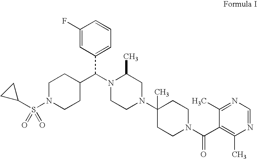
C1(F)=CC(C(N2CCN(C3(C)CCN(C(C4=C(C)N=CN=C4C)=O)CC3)CC2C)C2CCN(S(=O)(=O)C3CC3)CC2)=CC=C1
